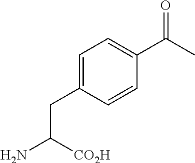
C1=C(CC(N)[CO2H])C=CC(C(=O)C)=C1
